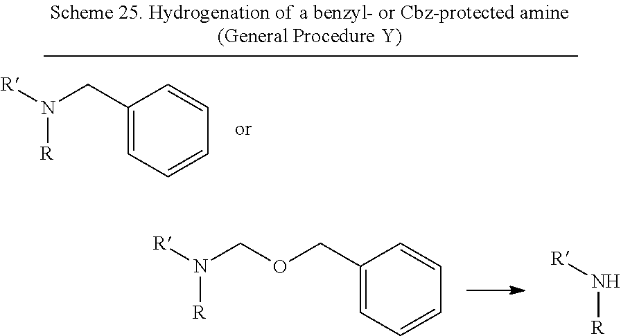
C(N([R])[R])C1=CC=CC=C1.N([R])[R].C(N([R])[R])OCC1=CC=CC=C1
